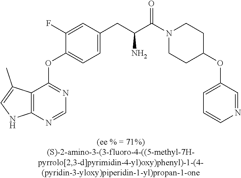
C1(F)=CC(CC(C(N2CCC(OC3=CC=CN=C3)CC2)=O)N)=CC=C1OC1=NC=NC2=C1C(C)=CN2
